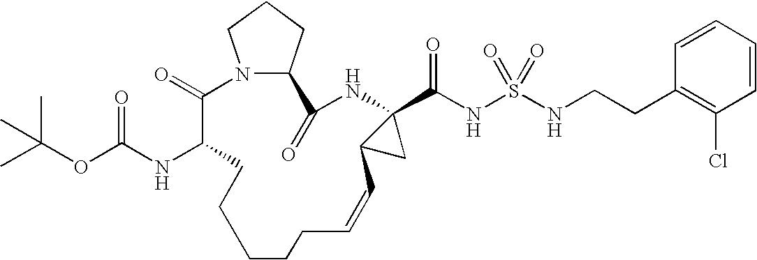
N12C(CCC1)C(=O)NC1(C(NS(=O)(=O)NCCC3=C(Cl)C=CC=C3)=O)C(C1)C=CCCCCCC(NC(OC(C)(C)C)=O)C2=O
